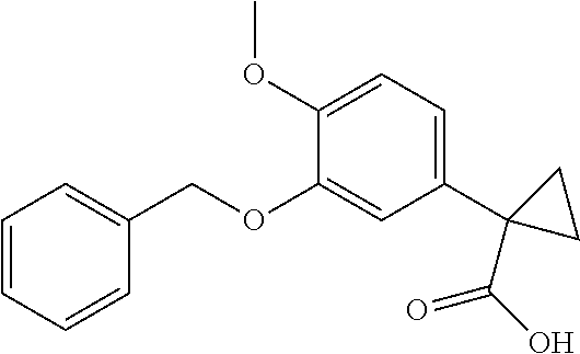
C1=CC=CC(COC2=CC(C3(C(O)=O)CC3)=CC=C2OC)=C1
